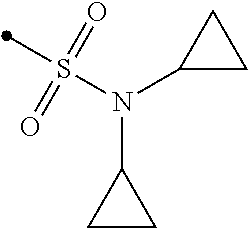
S(N(C1CC1)C1CC1)(=O)(=O)C
